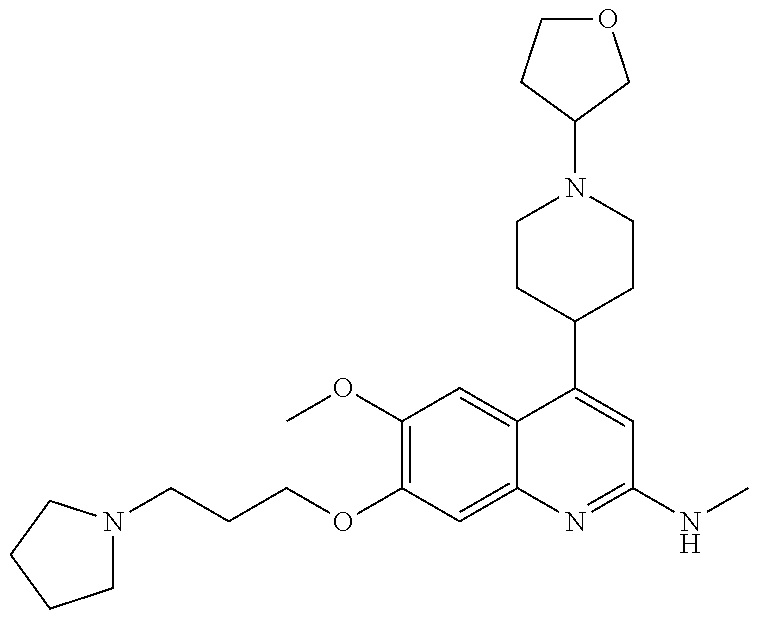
C1N(CCCOC2=C(OC)C=C3C(=C2)N=C(NC)C=C3C2CCN(C3CCOC3)CC2)CCC1
